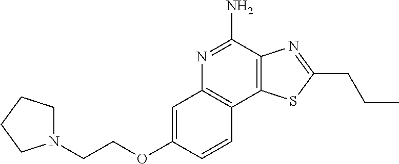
C12=C(C(N)=NC3=C1C=CC(OCCN1CCCC1)=C3)N=C(CCC)S2
